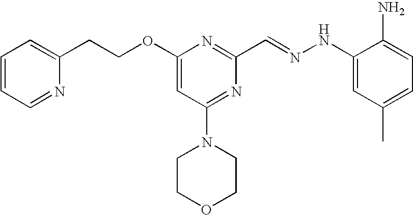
C(COC1=CC(N2CCOCC2)=NC(C=NNC2=CC(C)=CC=C2N)=N1)C1=CC=CC=N1
